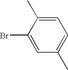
C1(Br)=CC(C)=CC=C1C
